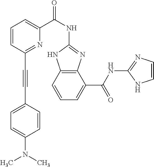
C12=C(C=CC=C1C(NC1=NC=CN1)=O)NC(NC(C1=CC=CC(C#CC3=CC=C(N(C)C)C=C3)=N1)=O)=N2
